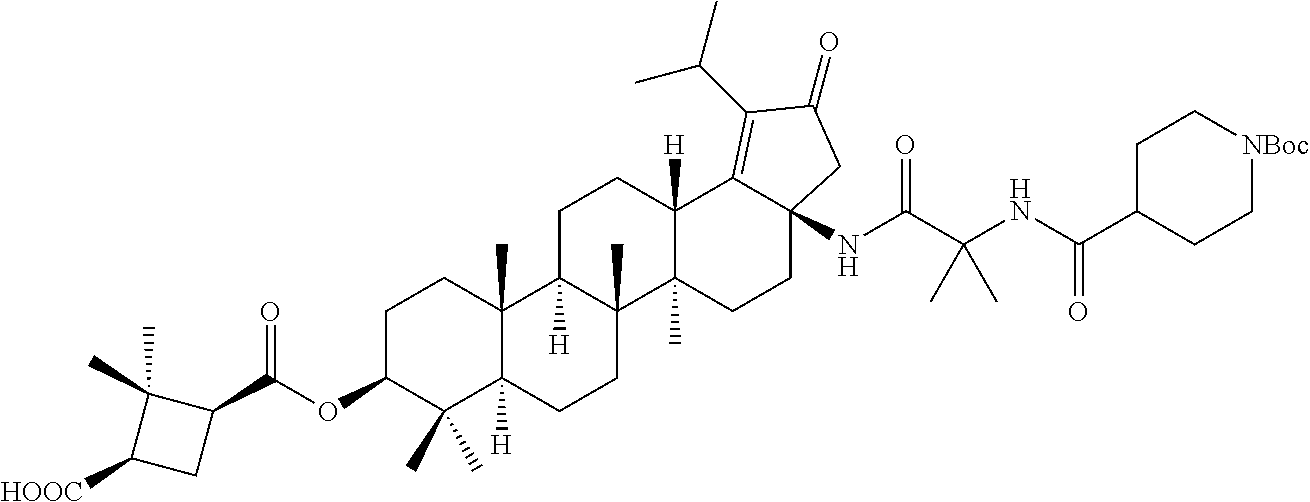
C1C2([H])C(C)(C3(C)C([H])(C1)C1=C(C(C)C)C(=O)CC1(NC(C(NC(C1CC[NBoc]CC1)=O)(C)C)=O)CC3)CCC1([H])C2(C)CCC(OC(C2C(C)(C)C([HOOC])C2)=O)C1(C)C
